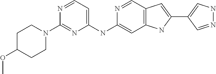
C1C(OC)CCN(C2=NC(NC3=CC4=C(C=N3)C=C(C3=CNN=C3)N4)=CC=N2)C1
